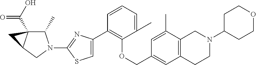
C1(C2=CSC(N3C(C)C4(C(O)=O)C(C3)C4)=N2)=C(OCC2=CC3=C(C(C)=C2)CN(C2CCOCC2)CC3)C(C)=CC=C1
